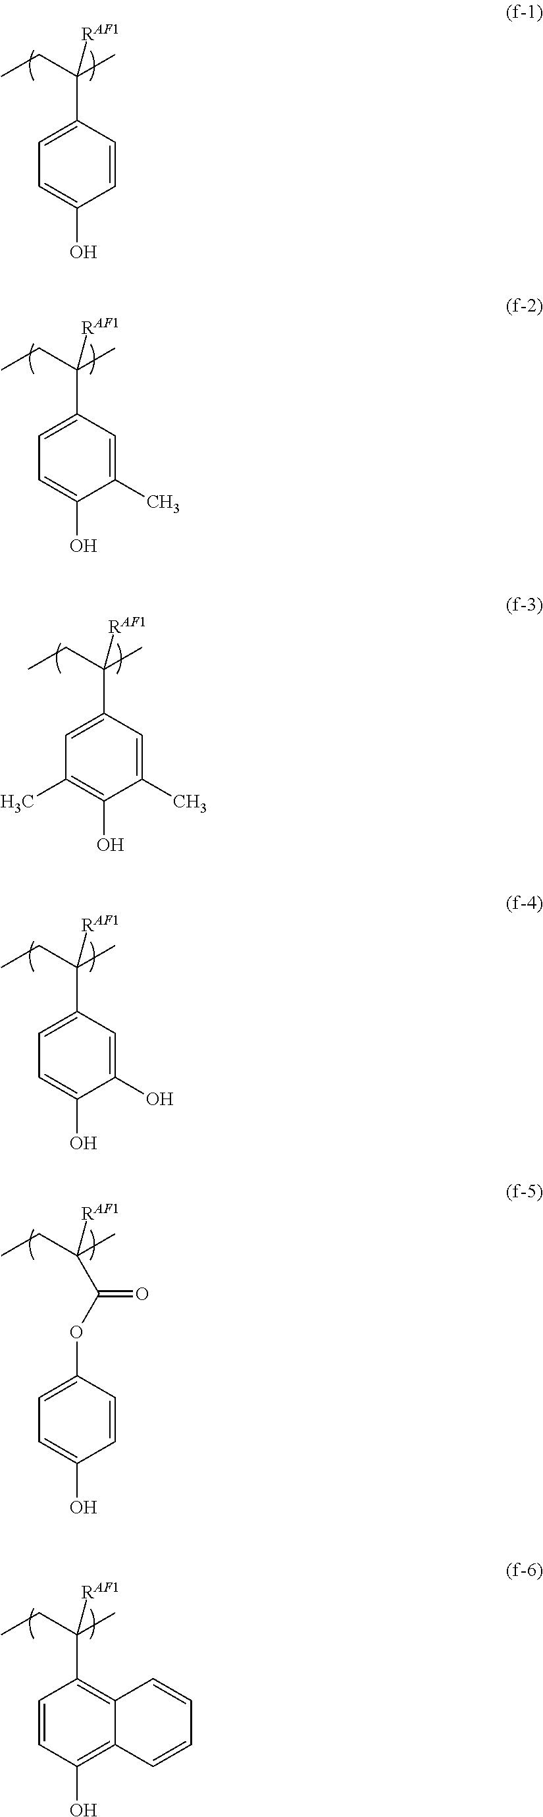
CCC(C)([RAF1])C1=CC=C(O)C=C1.CCC(C)([RAF1])C1=CC=C(O)C(C)=C1.CCC(C)([RAF1])C1=CC(C)=C(O)C(C)=C1.CCC(C)([RAF1])C1=CC=C(O)C(O)=C1.CCC(C)([RAF1])C1=C2C(=C(O)C=C1)C=CC=C2.CCC(C)([RAF1])C(OC1=CC=C(O)C=C1)=O
